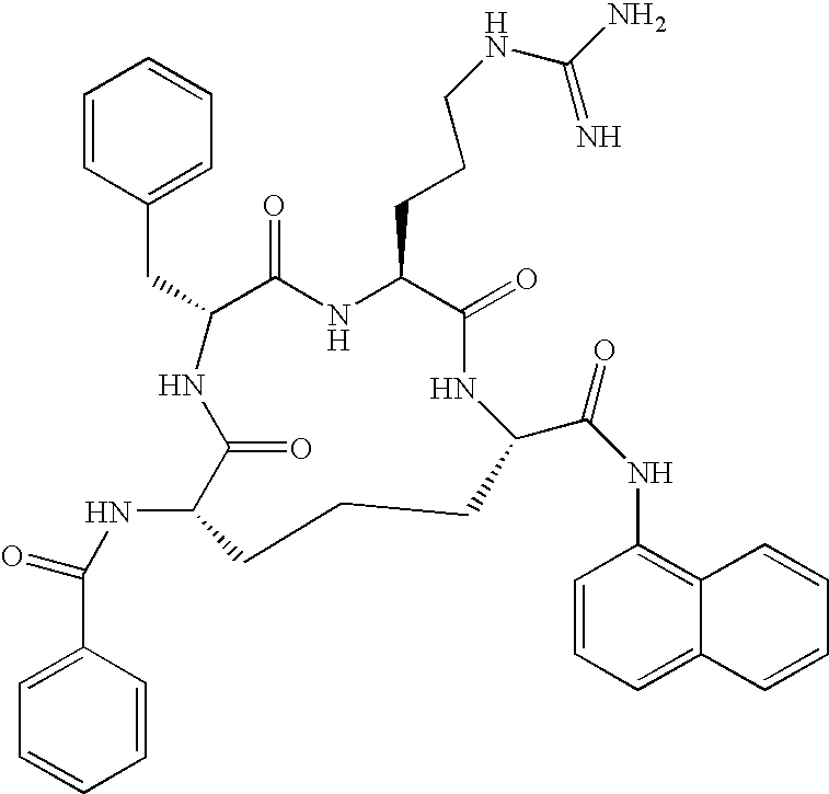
N(C1C(=O)NC(CC2=CC=CC=C2)C(=O)NC(CCCNC(N)=N)C(=O)NC(C(NC2=C3C(=CC=C2)C=CC=C3)=O)CCC1)C(=O)C1=CC=CC=C1
